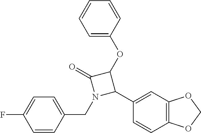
FC1=CC=C(CN2C(C3=CC4=C(C=C3)OCO4)C(OC3=CC=CC=C3)C2=O)C=C1
